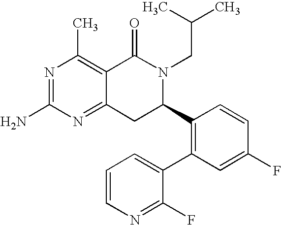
C12=NC(N)=NC(C)=C1C(=O)N(CC(C)C)C(C1=C(C3=CC=CN=C3F)C=C(F)C=C1)C2
